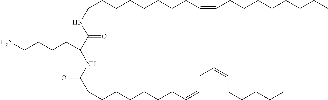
C(CCCCCCCC=CCCCCCCCC)NC(C(NC(CCCCCCCC=CCC=CCCCCC)=O)CCCCN)=O
